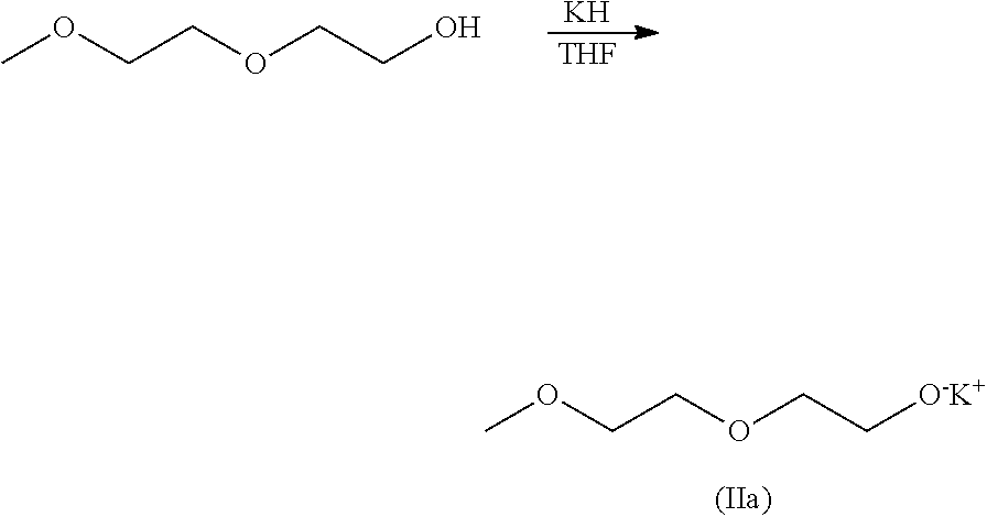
COCCOCCO.[K].[THF].COCCOCC[O-K+]
